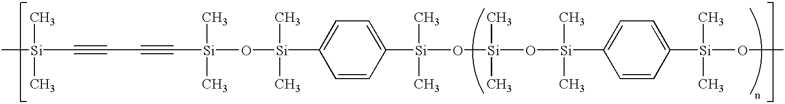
C[Si](C)(C)C#CC#C[Si](C)(C)O[Si](C)(C)C1=CC=C([Si](C)(C)O[Si](O[Si](C)(C)C2=CC=C([Si](C)(C)OC)C=C2)(C)C)C=C1
